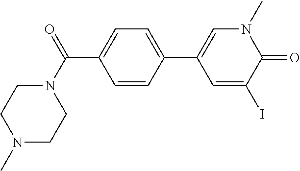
C1N(C(C2=CC=C(C3=CN(C)C(=O)C(I)=C3)C=C2)=O)CCN(C)C1
